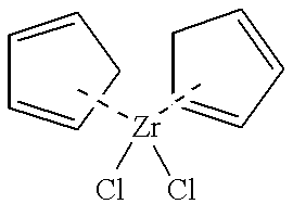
C1=CCC=C1.C[Zr](Cl)(Cl)C.C1=CCC=C1
